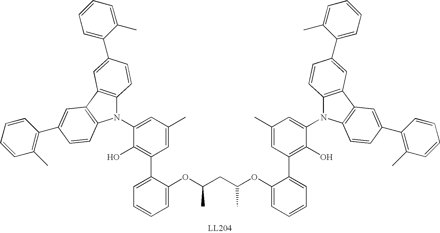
N1(C2=CC(C)=CC(C3=CC=CC=C3OC(C)CC(C)OC3=CC=CC=C3C3=C(O)C(N4C5=C(C6=C4C=CC(C4=C(C)C=CC=C4)=C6)C=C(C4=CC=CC=C4C)C=C5)=CC(C)=C3)=C2O)C2=C(C3=C1C=CC(C1=C(C)C=CC=C1)=C3)C=C(C1=CC=CC=C1C)C=C2
